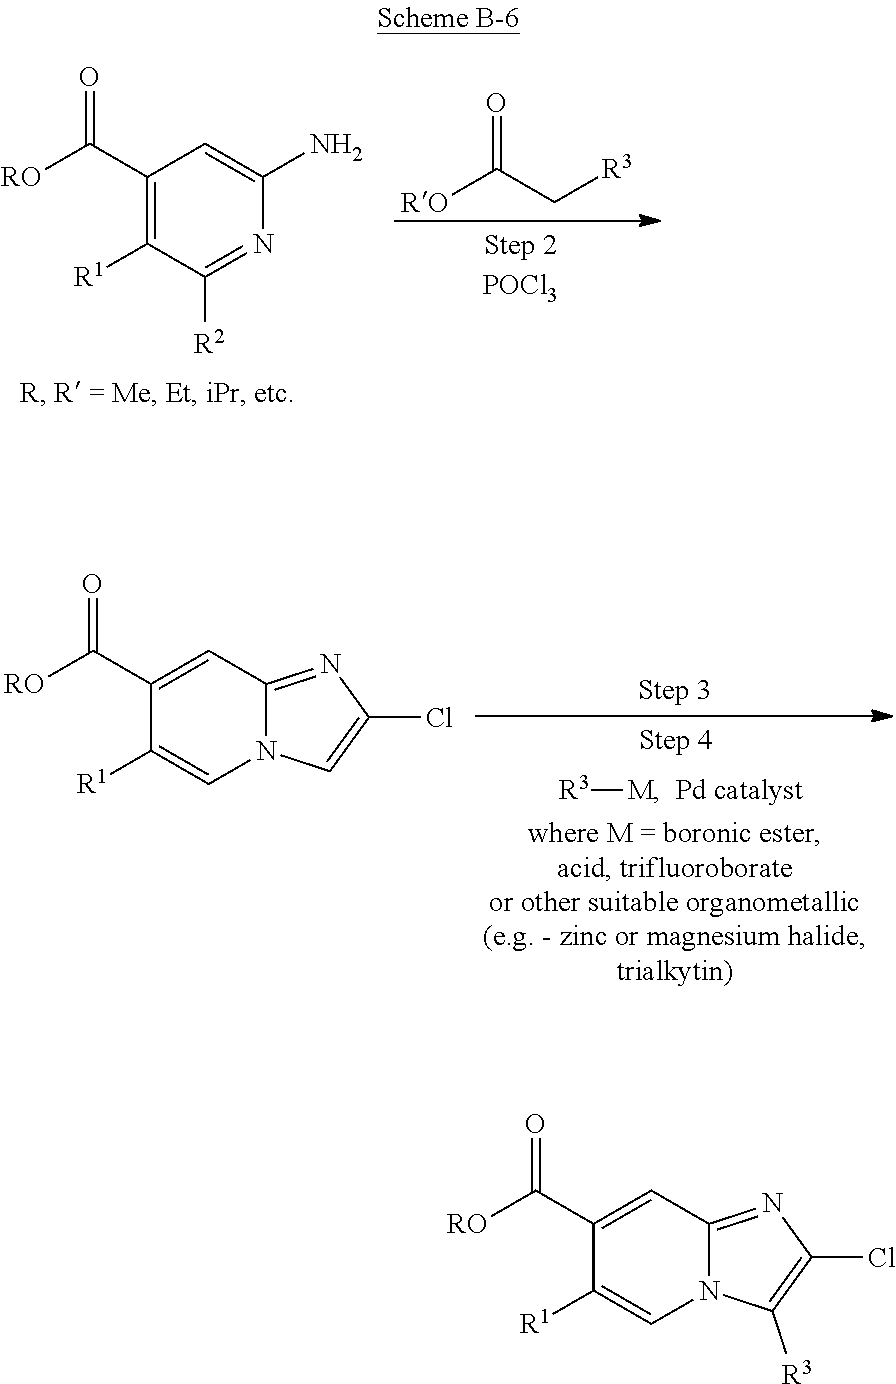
C1(C([RO])=O)=CC2=NC(Cl)=C([R3])N2C=C1[R1].C1(C([RO])=O)=CC2=NC(Cl)=CN2C=C1[R1].[R3][M].[Pd catalyst].C1(C([RO])=O)=C([R1])C([R2])=NC(N)=C1.[RO]C(C[R3])=O
